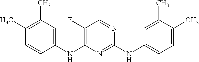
C1(NC2=C(F)C=NC(NC3=CC=C(C)C(C)=C3)=N2)=CC(C)=C(C)C=C1
